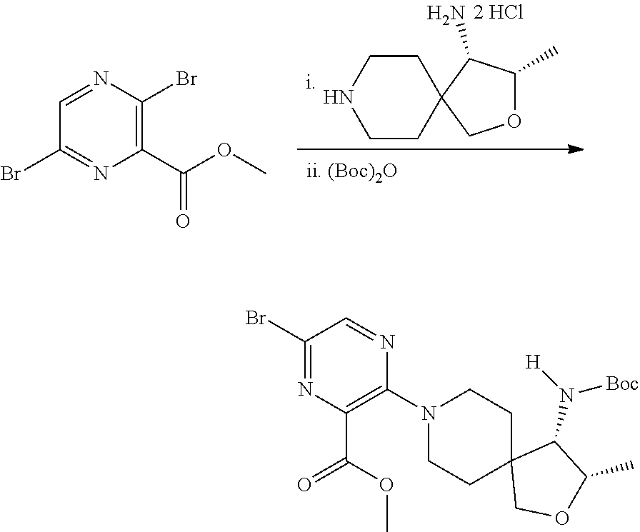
C1CC2(CCN1)COC(C)C2N.C1(Br)=NC(C(=O)OC)=C(Br)N=C1.C1(Br)=NC(C(=O)OC)=C(N2CCC3(CC2)COC(C)C3N([H])[Boc])N=C1
